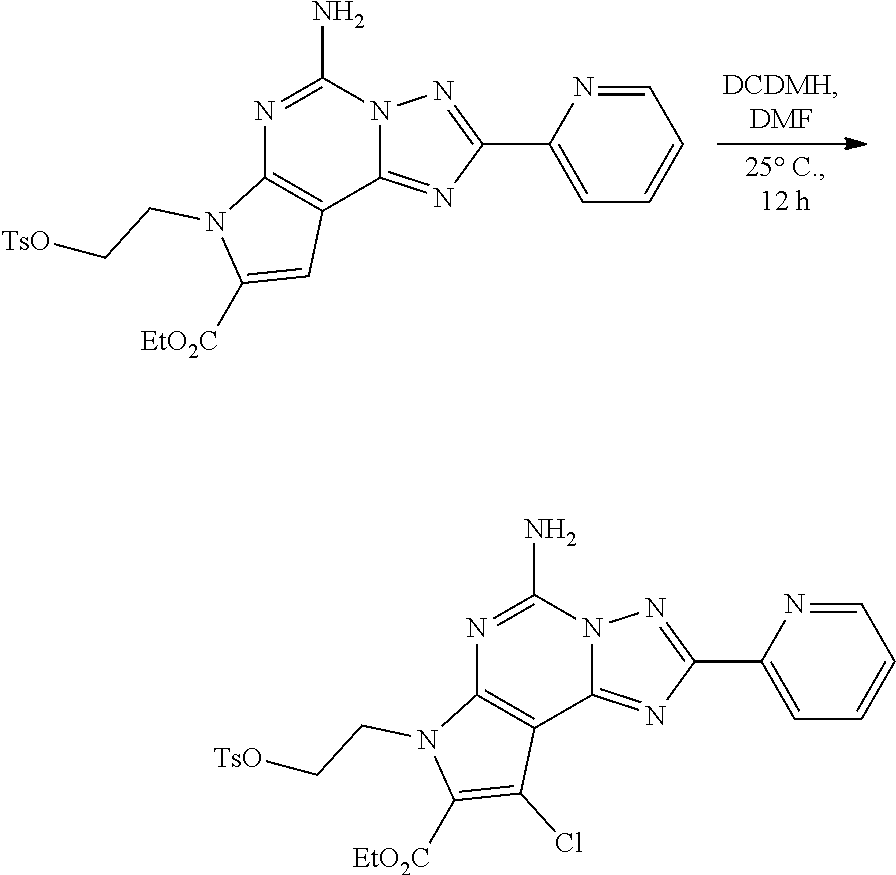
C1(C2=NN3C(=N2)C2=C(N=C3N)N(CC[TsO])C([EtO2C])=C2)=CC=CC=N1.C1(C2=NN3C(=N2)C2=C(N=C3N)N(CC[TsO])C([EtO2C])=C2Cl)=CC=CC=N1
